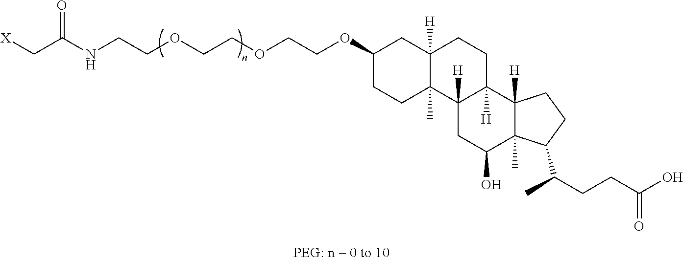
[X]CC(NCCOCCOCCOC1CCC2(C)C([H])(C1)CCC1([H])C2([H])CC(O)C2(C)C1([H])CCC2C(CCC(O)=O)C)=O
